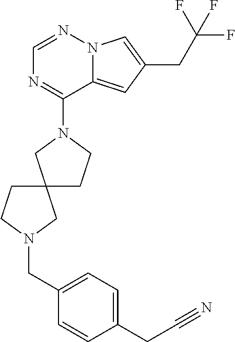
C1=NN2C(=CC(CC(F)(F)F)=C2)C(N2CC3(CC2)CCN(CC2=CC=C(CC#N)C=C2)C3)=N1
